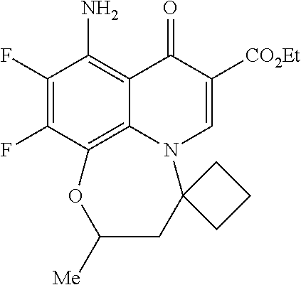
C1(F)=C(F)C2=C3C(=C1N)C(=O)C([CO2Et])=CN3C1(CC([Me])O2)CCC1
